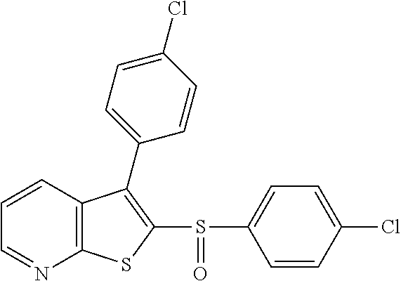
C1=CC2=C(N=C1)SC(S(C1=CC=C(Cl)C=C1)=O)=C2C1=CC=C(Cl)C=C1
